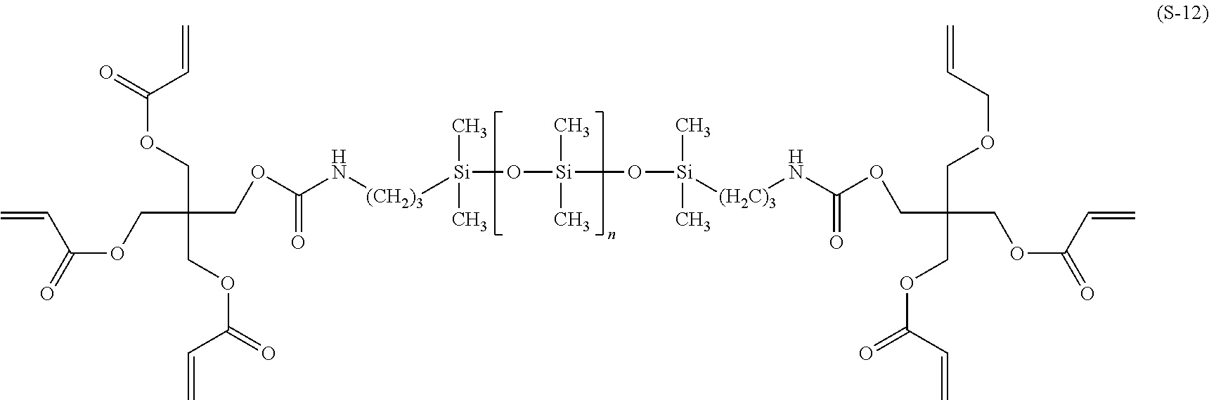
O([Si](O[Si](C)(C)[(H2C)3]NC(OCC(COC(=O)C=C)(COCC=C)COC(=O)C=C)=O)(C)C)[Si](C)(C)[(CH2)3]NC(OCC(COC(=O)C=C)(COC(=O)C=C)COC(=O)C=C)=O
